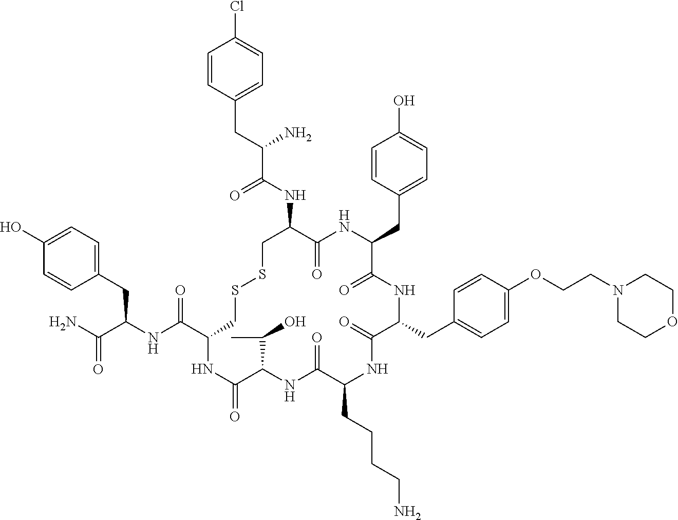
C1=C(O)C=CC(CC(NC(C2CSSCC(NC(C(CC3=CC=C(Cl)C=C3)N)=O)C(=O)NC(CC3=CC=C(O)C=C3)C(=O)NC(CC3=CC=C(OCCN4CCOCC4)C=C3)C(=O)NC(CCCCN)C(=O)NC(C(C)O)C(=O)N2)=O)C(N)=O)=C1
